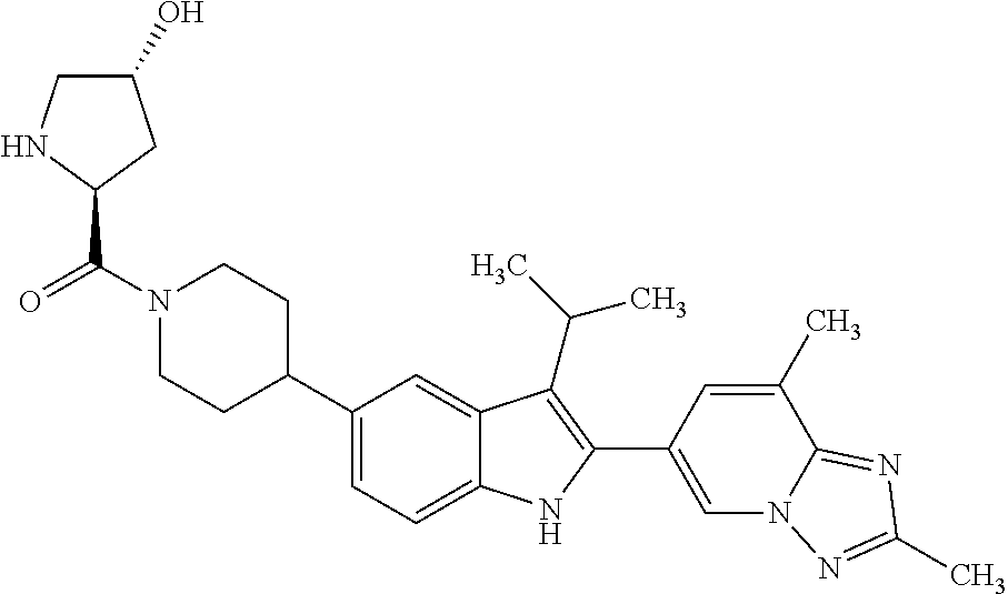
C(N1CCC(C2=CC=C3C(=C2)C(C(C)C)=C(C2=CN4C(=NC(C)=N4)C(C)=C2)N3)CC1)(=O)C1CC(O)CN1
